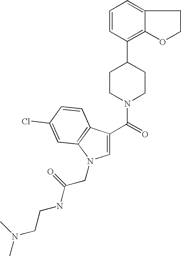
C1(C(=O)N2CCC(C3=C4C(=CC=C3)CCO4)CC2)=CN(CC(NCCN(C)C)=O)C2=C1C=CC(Cl)=C2
